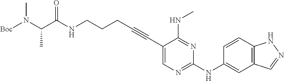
C(NCCCC#CC1=CN=C(NC2=CC3=C(C=C2)NN=C3)N=C1NC)(=O)C(N([Boc])C)C
